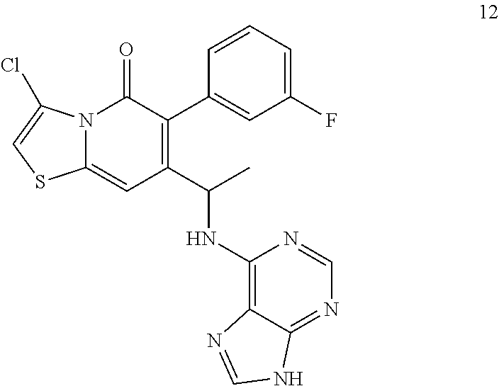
C1(C(C)NC2=C3C(=NC=N2)NC=N3)=C(C2=CC(F)=CC=C2)C(=O)N2C(=C1)SC=C2Cl
